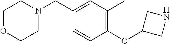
C1OCCN(CC2=CC(C)=C(OC3CNC3)C=C2)C1
